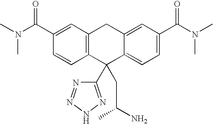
C12=C(C=C(C(=O)N(C)C)C=C1)CC1=CC(C(=O)N(C)C)=CC=C1C2(C1=NNN=N1)CC(C)N
